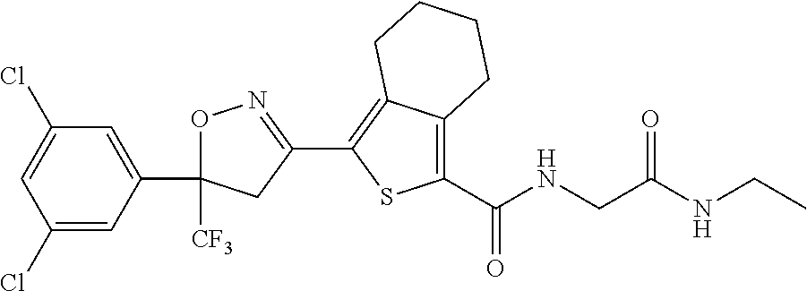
O1C(C2=CC(Cl)=CC(Cl)=C2)([CF3])CC(C2=C3C(=C(C(=O)NCC(NCC)=O)S2)CCCC3)=N1
